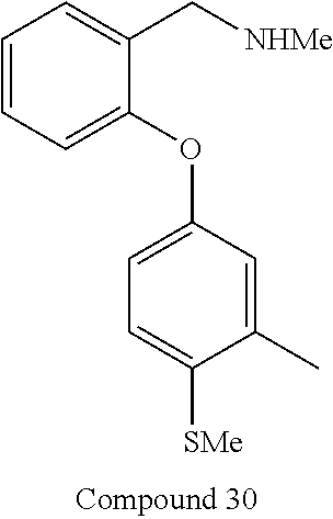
C1=CC=C(OC2=CC=C([SMe])C(C)=C2)C(C[NHMe])=C1
